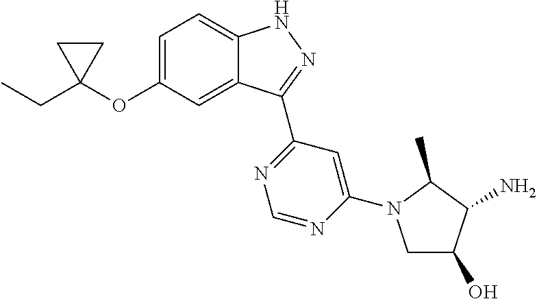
CCC1(OC2=CC=C3C(=C2)C(C2=NC=NC(N4CC(O)C(N)C4C)=C2)=NN3)CC1
